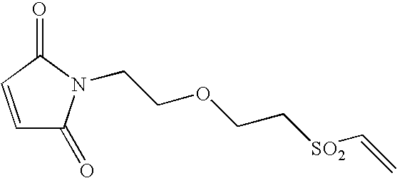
C1=CC(=O)N(CCOCC[SO2]C=C)C1=O
